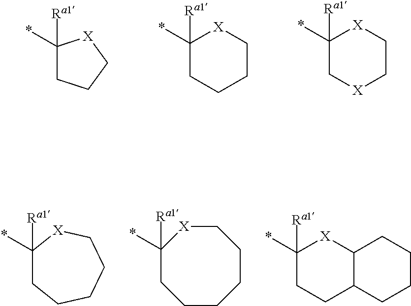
C1(*)([Ra1])CCC[X]1.C1(*)([Ra1])CCCC[X]1.C1(*)([Ra1])C[X]CC[X]1.C1(*)([Ra1])CCCCC[X]1.C1(*)([Ra1])CCCCCC[X]1.C1(*)([Ra1])CCC2C([X]1)CCCC2
